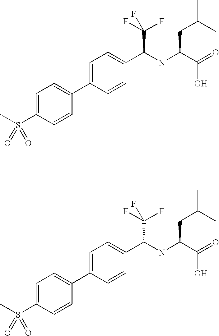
C1=C(C2=CC=C(S(C)(=O)=O)C=C2)C=CC(C(NC(C(=O)O)CC(C)C)C(F)(F)F)=C1.C1=C(C2=CC=C(S(C)(=O)=O)C=C2)C=CC(C(NC(C(=O)O)CC(C)C)C(F)(F)F)=C1
